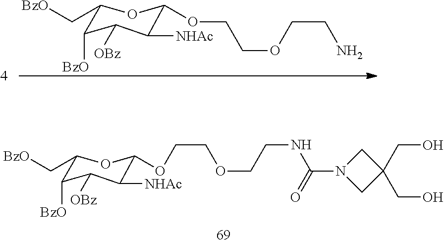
C1([BzO])C([OBz])C([NHAc])C(OCCOCCN)OC1C[BzO].OCC1(CO)CN(C(NCCOCCOC2C([NHAc])C([OBz])C([BzO])C(C[BzO])O2)=O)C1
